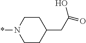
C1CN(*)CCC1CC(O)=O
